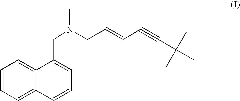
C1=C2C(=CC=C1)C(CN(CC=CC#CC(C)(C)C)C)=CC=C2
